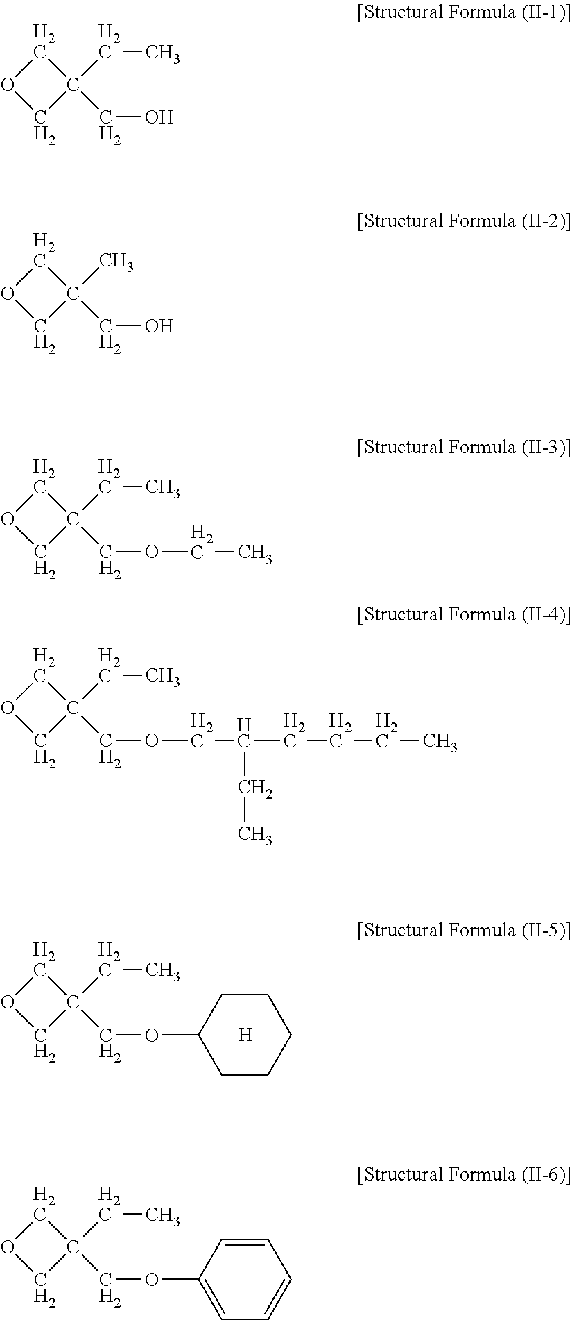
C1C(CC)(COC2CCCCC2)CO1.[H].C1C(CC)(CO)CO1.C1C(C)(CO)CO1.C1C(CC)(COCC)CO1.C1C(CC)(COCC(CCCC)CC)CO1.C1C(CC)(COC2=CC=CC=C2)CO1
